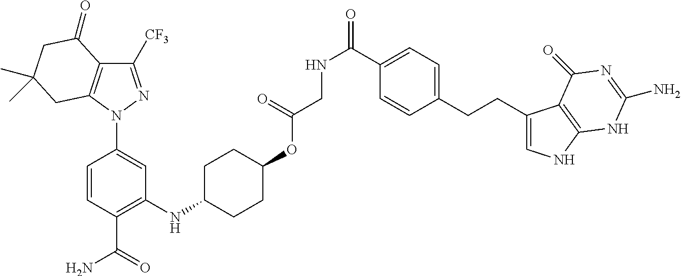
C1([CF3])=NN(C2=CC(NC3CCC(OC(CNC(=O)C4=CC=C(CCC5=CNC6=C5C(=O)N=C(N)N6)C=C4)=O)CC3)=C(C(=O)N)C=C2)C2=C1C(=O)CC(C)(C)C2
